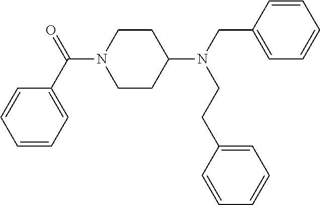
C1CC(N(CC2=CC=CC=C2)CCC2=CC=CC=C2)CCN1C(C1=CC=CC=C1)=O
